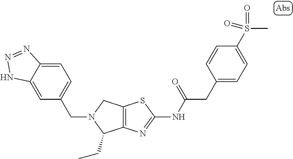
C12=C(N=C(NC(CC3=CC=C(S(C)(=O)=O)C=C3)=O)S1)C(CC)N(CC1=CC=C3C(=C1)NN=N3)C2
